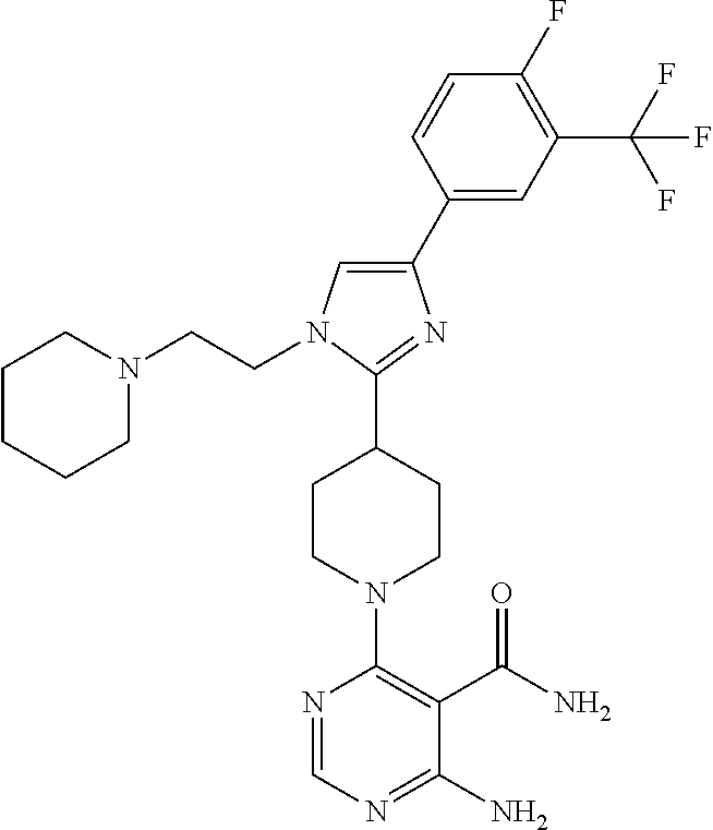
C1(C2=CN(CCN3CCCCC3)C(C3CCN(C4=C(C(N)=O)C(N)=NC=N4)CC3)=N2)=CC(C(F)(F)F)=C(F)C=C1
